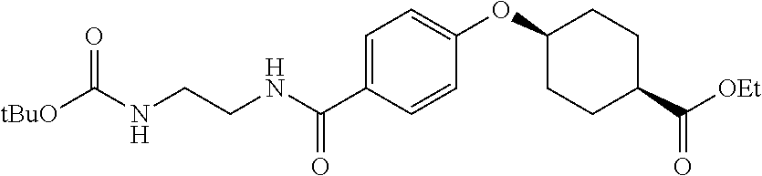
N(C(C1=CC=C(OC2CCC(C([OEt])=O)CC2)C=C1)=O)CCNC([tBuO])=O
